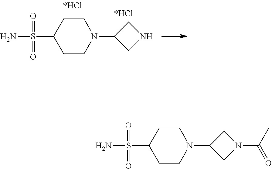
O=S(=O)(C1CCN(C2CNC2)CC1)N.O=S(=O)(C1CCN(C2CN(C(C)=O)C2)CC1)N
